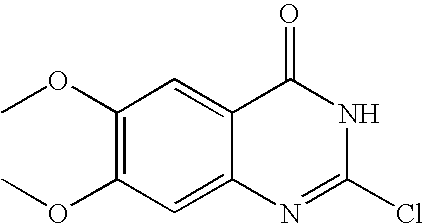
C1(OC)=C(OC)C=C2C(=C1)C(=O)NC(Cl)=N2
